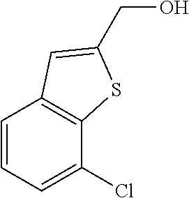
C1=CC=C(Cl)C2=C1C=C(CO)S2
